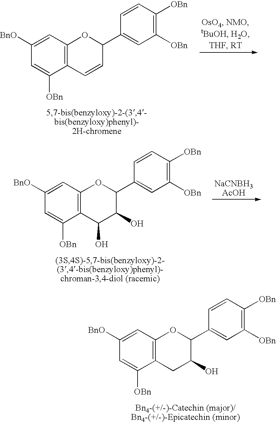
C12=C(C=C([BnO])C=C1[OBn])OC(C1=CC([OBn])=C([OBn])C=C1)C=C2.C12=C(C=C([BnO])C=C1[OBn])OC(C1=CC([OBn])=C([OBn])C=C1)C(O)C2O.C12=C(C=C([BnO])C=C1[OBn])OC(C1=CC([OBn])=C([OBn])C=C1)C(O)C2
